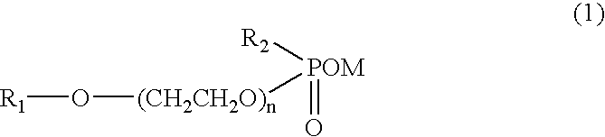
[R1]O[(CH2CH2O)n][POM]([R2])=O
